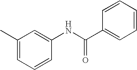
C1=CC(NC(C2=CC=CC=C2)=O)=CC(C)=C1
